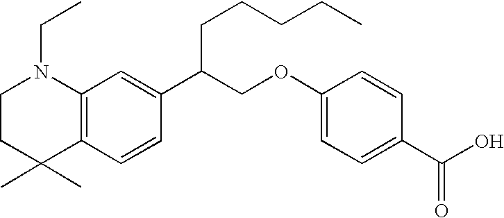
C1CC(C)(C)C2=C(N1CC)C=C(C(COC1=CC=C(C(O)=O)C=C1)CCCCC)C=C2
